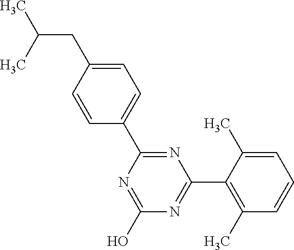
N1=C(O)N=C(C2=C(C)C=CC=C2C)N=C1C1=CC=C(CC(C)C)C=C1
